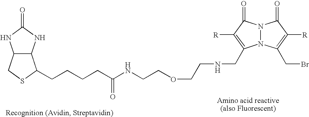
C12C(NC(=O)N1)C(CCCCC(NCCOCCNCC1=C([R])C(=O)N3N1C(CBr)=C([R])C3=O)=O)SC2
